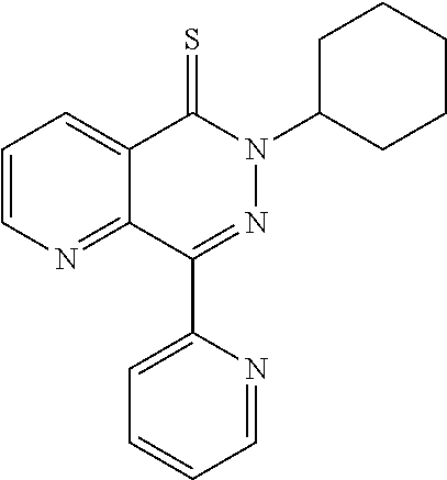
C1=CN=C2C(=C1)C(=S)N(C1CCCCC1)N=C2C1=CC=CC=N1
